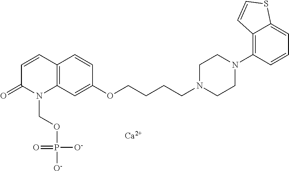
C1=CC2=C(N(COP([O-])(=O)[O-])C1=O)C=C(OCCCCN1CCN(C3=C4C(=CC=C3)SC=C4)CC1)C=C2.[Ca]
